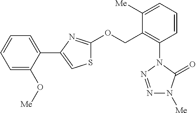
[Me]N1N=NN(C2=C(COC3=NC(C4=CC=CC=C4O[Me])=CS3)C([Me])=CC=C2)C1=O
